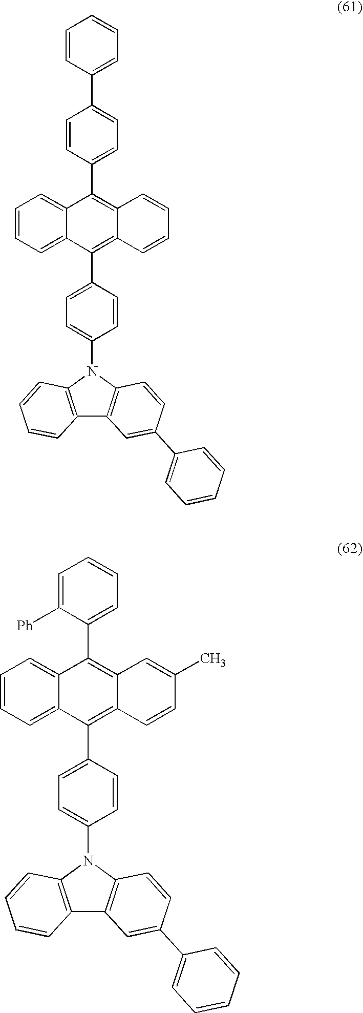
C1=CC(C2=C3C(=C(C4=CC=C(N5C6=C(C7=C5C=CC(C5=CC=CC=C5)=C7)C=CC=C6)C=C4)C4=CC=CC=C24)C=CC=C3)=CC=C1C1=CC=CC=C1.C1=C([Ph])C(C2=C3C(=C(C4=CC=C(N5C6=C(C7=C5C=CC(C5=CC=CC=C5)=C7)C=CC=C6)C=C4)C4=CC=CC=C24)C=CC(C)=C3)=CC=C1
